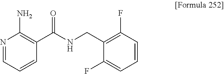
N1=CC=CC(C(NCC2=C(F)C=CC=C2F)=O)=C1N
